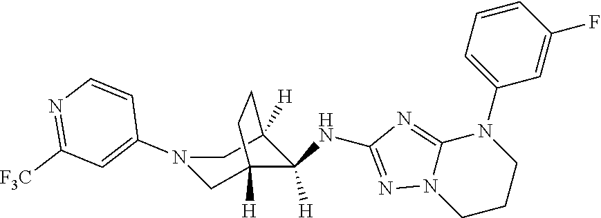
N1(C2=CC([F3C])=NC=C2)CC2([H])C(NC3=NN4C(=N3)N(C3=CC=CC(F)=C3)CCC4)([H])C([H])(C1)CC2
